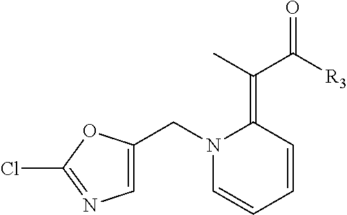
C1=CC=CC(=C(C([R3])=O)C)N1CC1=CN=C(Cl)O1
